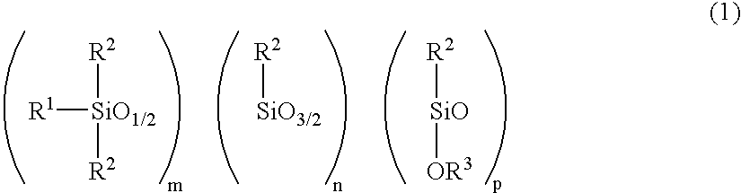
[R1][SiO1/2]([R2])[R2].[SiO3/2][R2].[SiO]([R2])[OR3]
